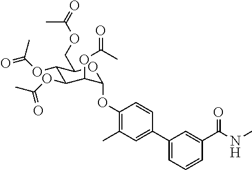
C1(OC(=O)C)C(OC(C)=O)C(OC(=O)C)C(OC2=C(C)C=C(C3=CC=CC(C(NC)=O)=C3)C=C2)OC1COC(=O)C
